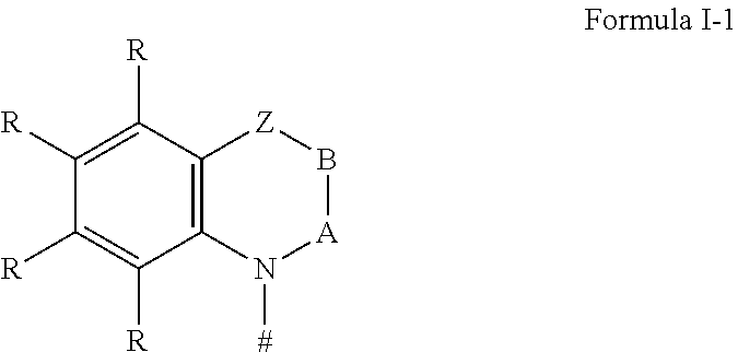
C12=C(C([R])=C([R])C([R])=C1[R])[Z]B[A]N2[#]
